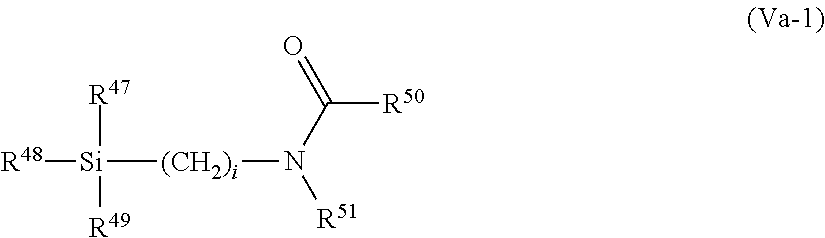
[R48][Si]([(CH2)i]N([R51])C(=O)[R50])([R47])[R49]
